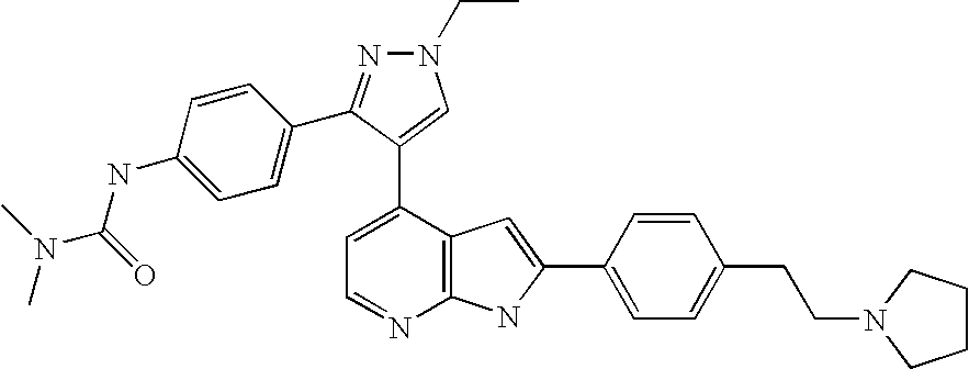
C1=C(C2=CN(CC)N=C2C2=CC=C(NC(N(C)C)=O)C=C2)C2=C(N=C1)NC(C1=CC=C(CCN3CCCC3)C=C1)=C2
